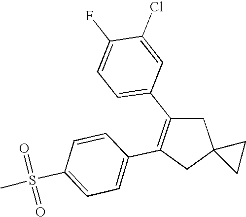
C1(Cl)=CC(C2=C(C3=CC=C(S(C)(=O)=O)C=C3)CC3(C2)CC3)=CC=C1F
